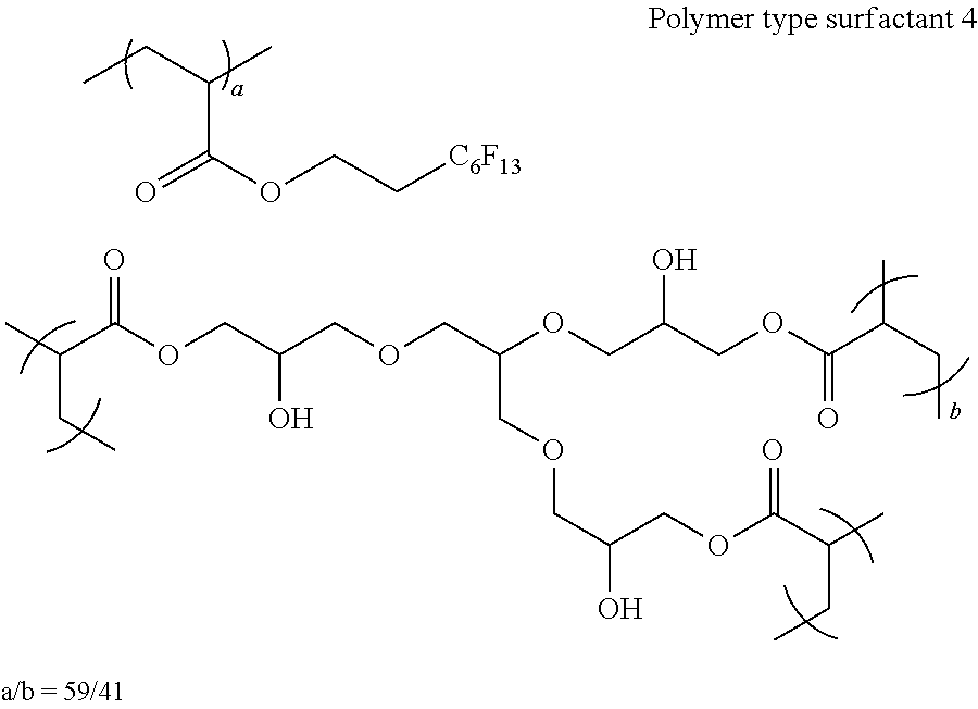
CCC(C)C(OCC[C6F13])=O.C(C(OCC(COCC(OCC(COC(C(CC)C)=O)O)COCC(O)COC(C(C)CC)=O)O)=O)(C)CC
